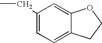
C1(CC)=CC=C2C(=C1)OCC2
